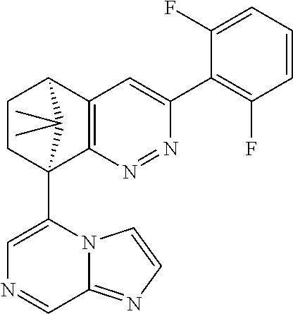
C1(F)=CC=CC(F)=C1C1=CC2=C(N=N1)C1(C3=CN=CC4=NC=CN34)CCC2C1(C)C
